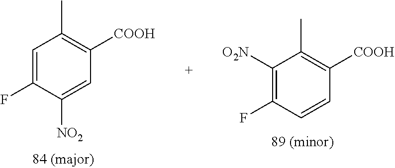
C1=C(F)C([NO2])=CC([COOH])=C1C.C1([O2N])=C(F)C=CC([COOH])=C1C
